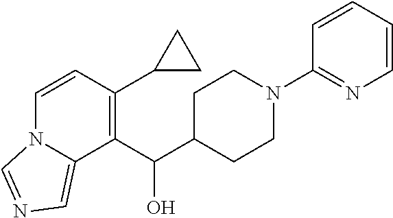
C1=CN2C(=CN=C2)C(C(C2CCN(C3=NC=CC=C3)CC2)O)=C1C1CC1
